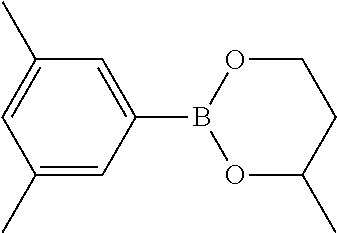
C1(C)=CC(B2OC(C)CCO2)=CC(C)=C1
